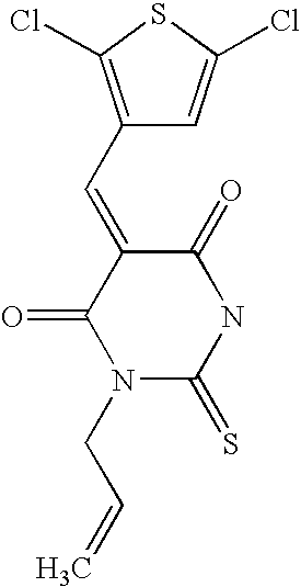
C1(C=C2C(=O)N(CC=C)C(=S)NC2=O)=C(Cl)SC(Cl)=C1
